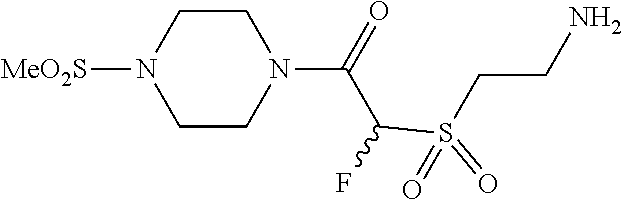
C1CN([MeO2S])CCN1C(=O)C(S(=O)(=O)CCN)F
